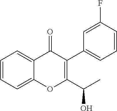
C1=CC=C2C(=C1)C(=O)C(C1=CC=CC(F)=C1)=C(C(O)C)O2
